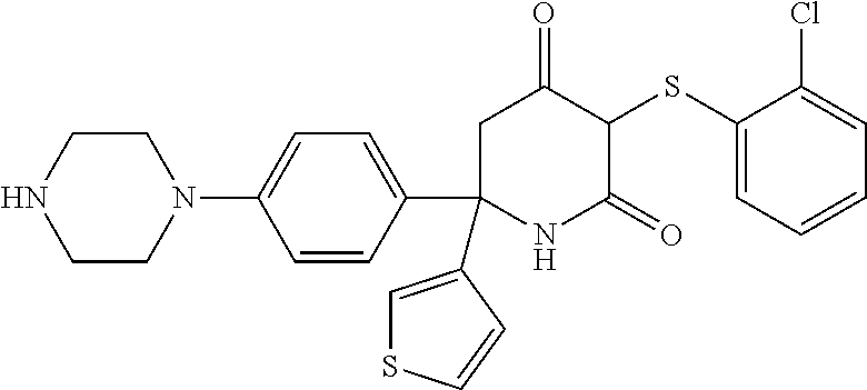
C1(SC2C(=O)CC(C3=CC=C(N4CCNCC4)C=C3)(C3=CSC=C3)NC2=O)=CC=CC=C1Cl
